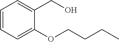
C1=CC=C(OCCCC)C(CO)=C1
